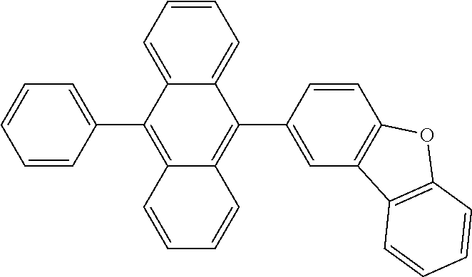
C1=CC=C2C(=C1)C(C1=CC3=C(C=C1)OC1=C3C=CC=C1)=C1C(=C2C2=CC=CC=C2)C=CC=C1
